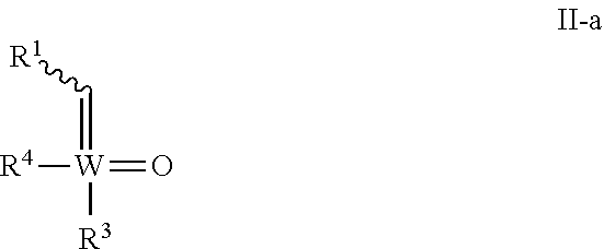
C(=[W]([R3])(=O)[R4])[R1]
